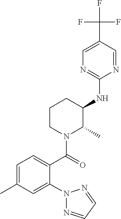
C1=NC(NC2CCCN(C(=O)C3=CC=C(C)C=C3N3N=CC=N3)C2C)=NC=C1C(F)(F)F
